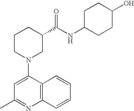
C1(N2CC(C(NC3CCC(O)CC3)=O)CCC2)=CC(C)=NC2=C1C=CC=C2
